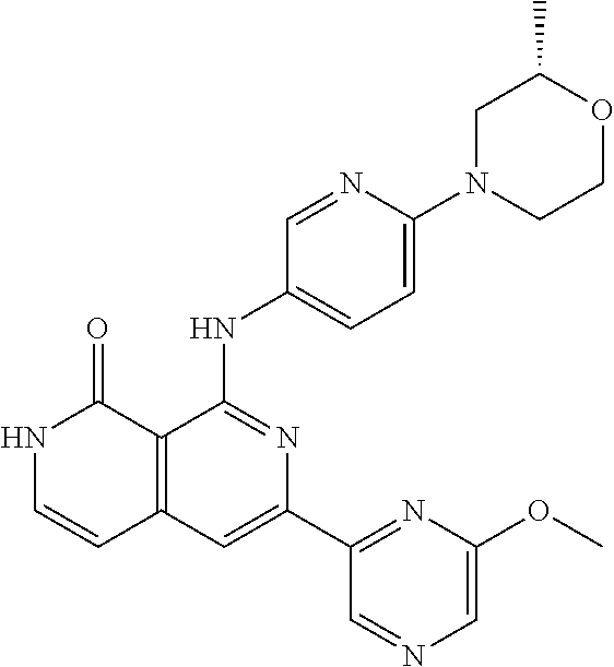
N1=CC(NC2=NC(C3=NC(OC)=CN=C3)=CC3=C2C(=O)NC=C3)=CC=C1N1CCOC(C)C1
